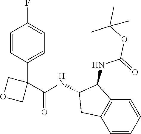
C1=CC(C2(C(=O)NC3CC4=C(C3NC(=O)OC(C)(C)C)C=CC=C4)COC2)=CC=C1F
